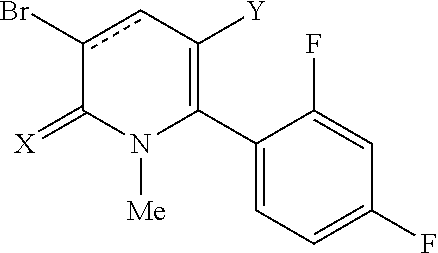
C1(C2=C([Y])cc(Br)C(=[X])N2[Me])=CC=C(F)C=C1F
